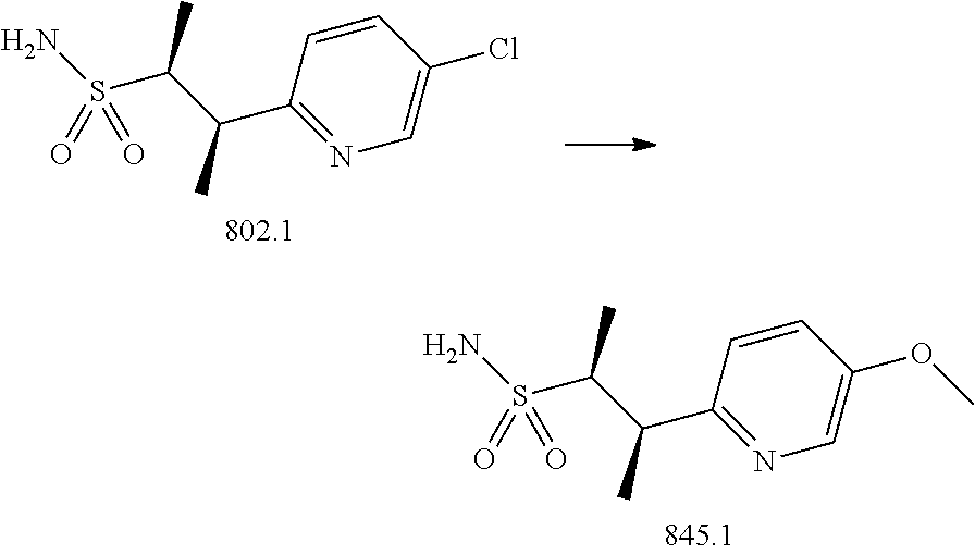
C1=CC(C(C(C)S(N)(=O)=O)C)=NC=C1Cl.C1=CC(C(C(C)S(N)(=O)=O)C)=NC=C1OC
